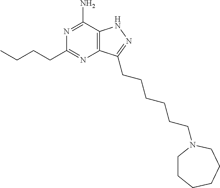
C12=C(C(N)=NC(CCCC)=N1)NN=C2CCCCCCN1CCCCCC1
